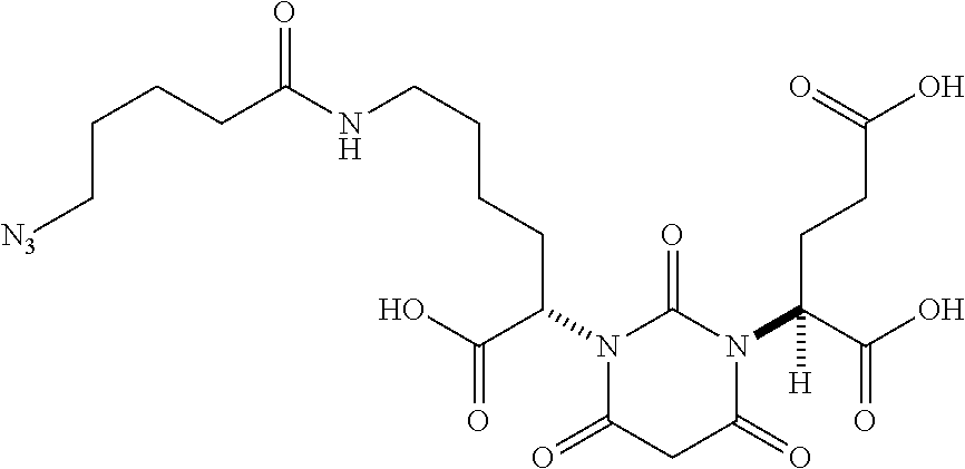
C(CC(C(O)=O)N1C(=O)CC(=O)N(C(C(O)=O)(CCC(O)=O)[H])C1=O)CCNC(CCCC[N3])=O
